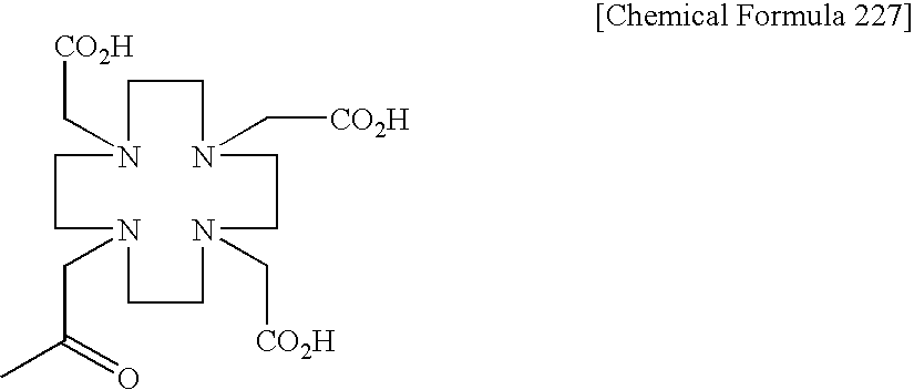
C1N(C[CO2H])CCN(CC(=O)C)CCN(C[CO2H])CCN(C[CO2H])C1
